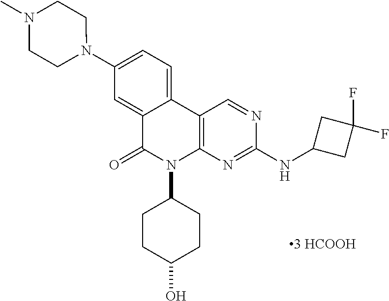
C1(N2CCN(C)CC2)=CC=C2C(=C1)C(=O)N(C1CCC(O)CC1)C1=C2C=NC(NC2CC(F)(F)C2)=N1
